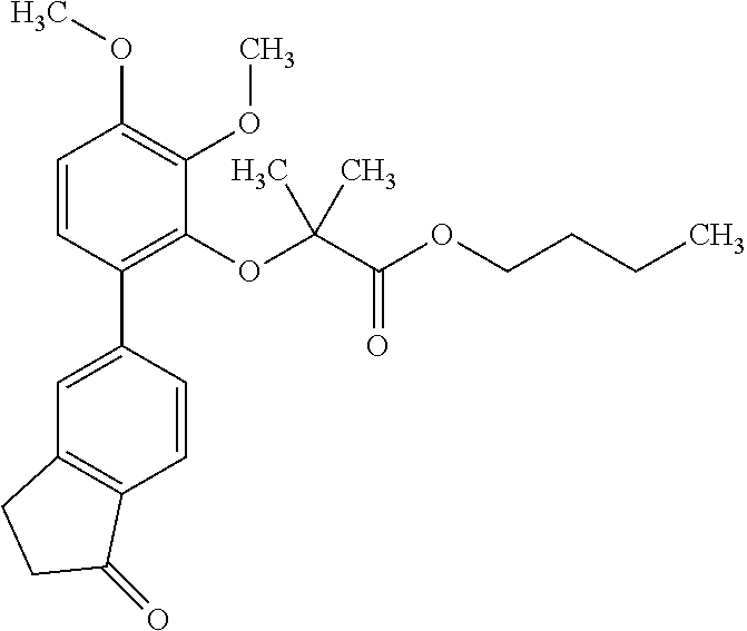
C1=C(C2=C(OC(C(OCCCC)=O)(C)C)C(OC)=C(OC)C=C2)C=CC2=C1CCC2=O
